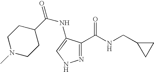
O=C(NC1=CNN=C1C(=O)NCC1CC1)C1CCN(C)CC1
